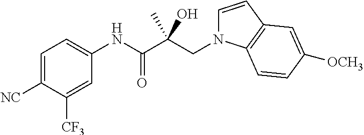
C1=C([NC])C([CF3])=CC(NC(C(CN2C=CC3=C2C=CC([OCH3])=C3)(C)O)=O)=C1
